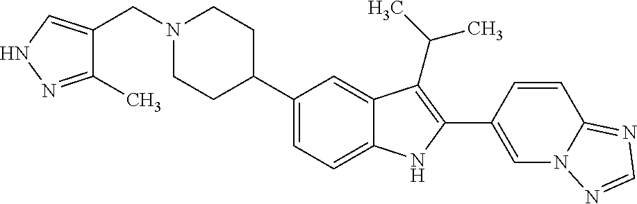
C1(C2CCN(CC3=CNN=C3C)CC2)=CC=C2C(=C1)C(C(C)C)=C(C1=CN3C(=NC=N3)C=C1)N2
